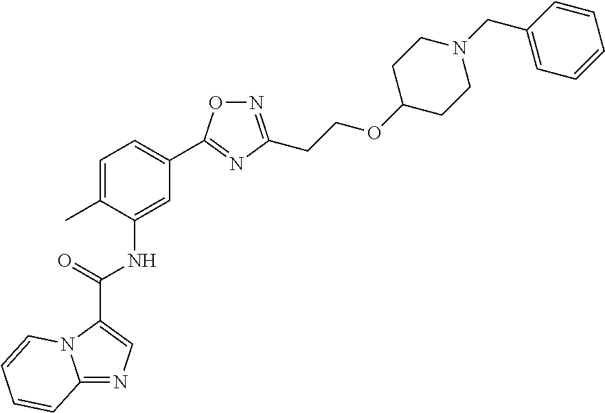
C12=NC=C(C(=O)NC3=CC(C4=NC(CCOC5CCN(CC6=CC=CC=C6)CC5)=NO4)=CC=C3C)N1C=CC=C2
